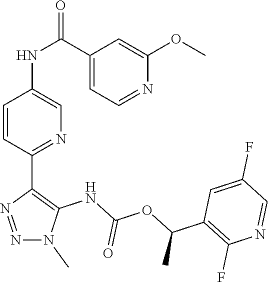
N1(C)N=NC(C2=NC=C(NC(C3=CC=NC(OC)=C3)=O)C=C2)=C1NC(OC(C1=C(F)N=CC(F)=C1)C)=O
